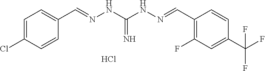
C1=C(Cl)C=CC(C=NNC(NN=CC2=C(F)C=C(C(F)(F)F)C=C2)=N)=C1.Cl
